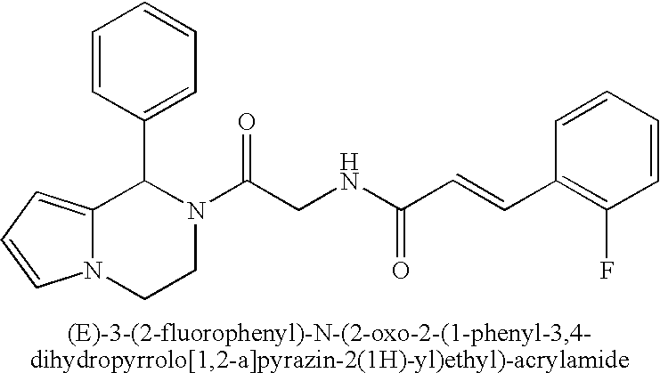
C12=CC=CN1CCN(C(CNC(C=CC1=C(F)C=CC=C1)=O)=O)C2C1=CC=CC=C1
